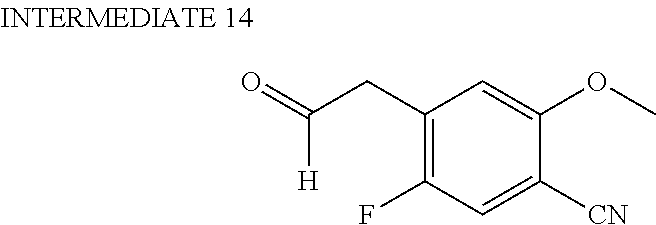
C1(CC([H])=O)=C(F)C=C([CN])C(OC)=C1
